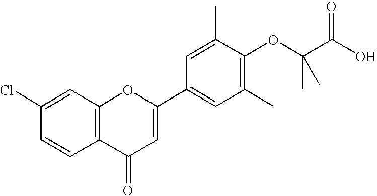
C12=C(C=C(Cl)C=C1)OC(C1=CC(C)=C(OC(C(O)=O)(C)C)C(C)=C1)=CC2=O
